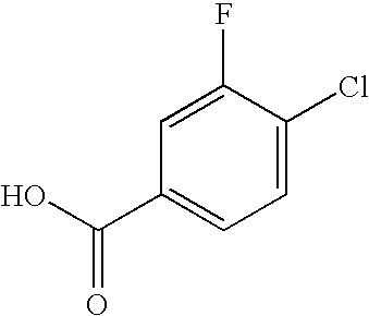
C1=C(Cl)C(F)=CC(C(O)=O)=C1
